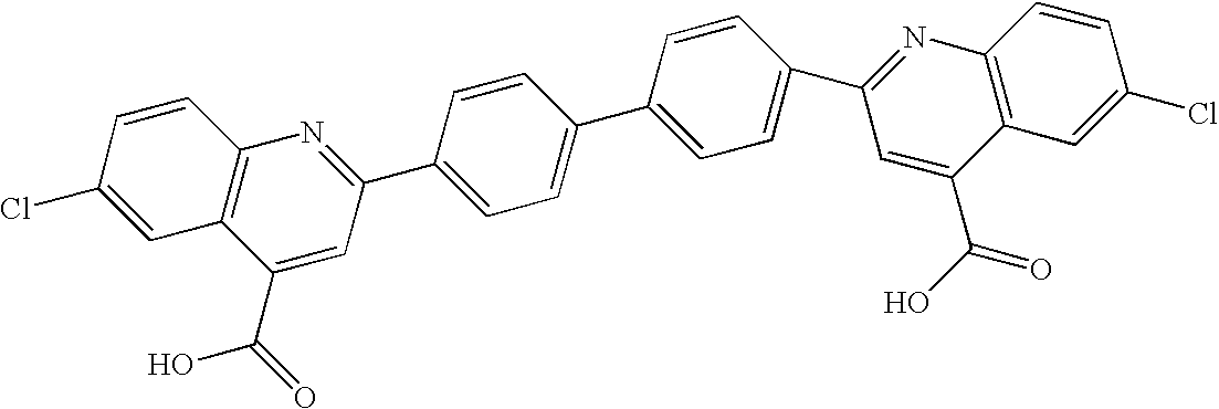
C12=C(C(C(=O)O)=CC(C3=CC=C(C4=CC=C(C5=NC6=C(C=C(Cl)C=C6)C(C(O)=O)=C5)C=C4)C=C3)=N1)C=C(Cl)C=C2
